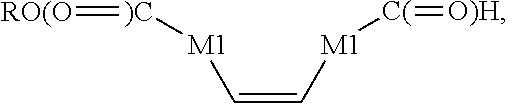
[C(](=[O)H])[M1]C=C[M1][)C]=[RO(O]
